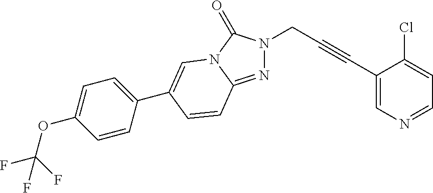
N1=C2N(C(=O)N1CC#CC1=CN=CC=C1Cl)C=C(C1=CC=C(OC(F)(F)F)C=C1)C=C2
